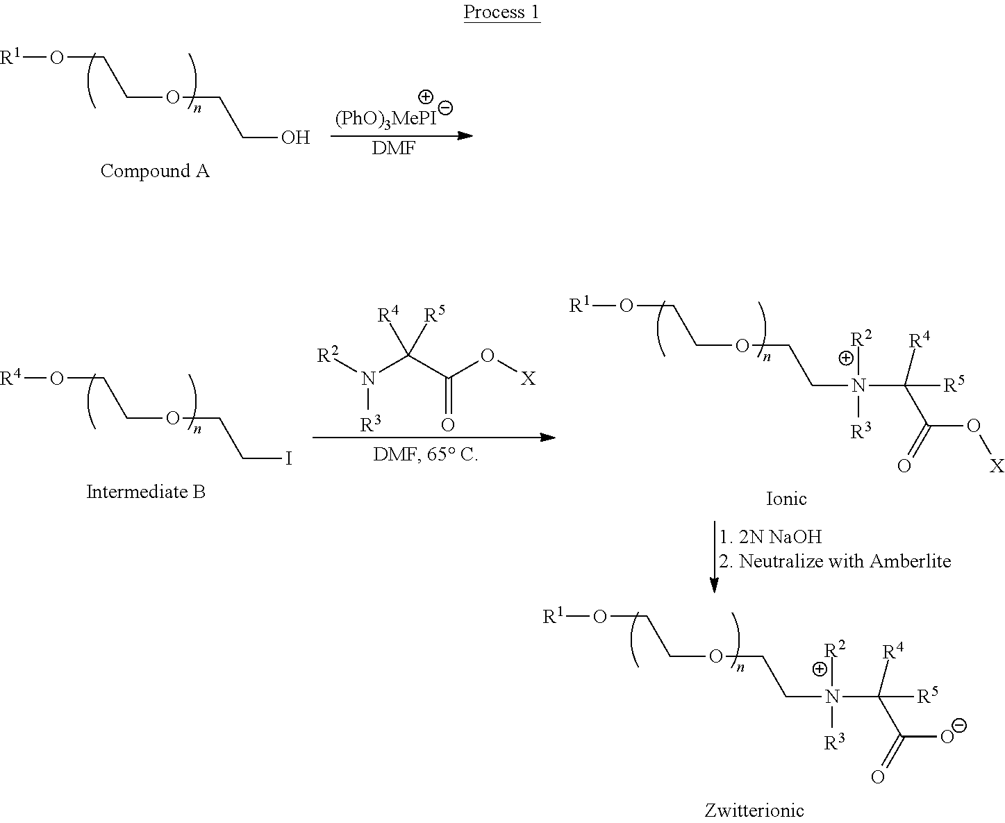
O(CCOCCI)[R4].[R2]N(C(C(O[X])=O)([R5])[R4])[R3].O(CCOCCN(C(C(O[X])=O)([R5])[R4])([R2])[R3])[R1].O(CCOCCN(C(C([O-])=O)([R5])[R4])([R2])[R3])[R1].O(CCOCCO)[R1].[DMF].[(PhO)3MePI]
